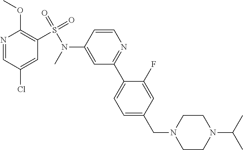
N1=C(C2=CC=C(CN3CCN(C(C)C)CC3)C=C2F)C=C(N(S(C2=C(OC)N=CC(Cl)=C2)(=O)=O)C)C=C1
